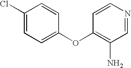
C1(Cl)=CC=C(OC2=C(N)C=NC=C2)C=C1
